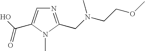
N1=C(CN(CCOC)C)N(C)C(C(O)=O)=C1
